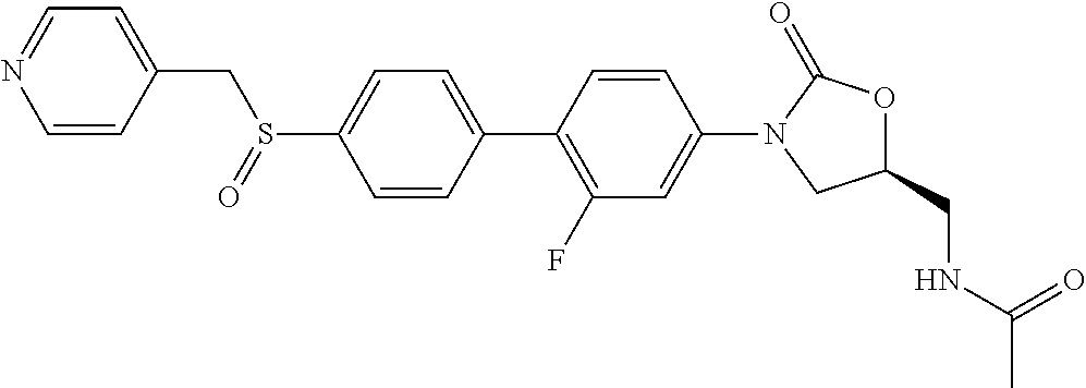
S(C1=CC=C(C2=C(F)C=C(N3CC(CNC(C)=O)OC3=O)C=C2)C=C1)(CC1=CC=NC=C1)=O
